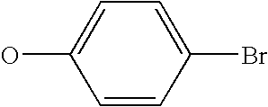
OC1=CC=C(Br)C=C1
